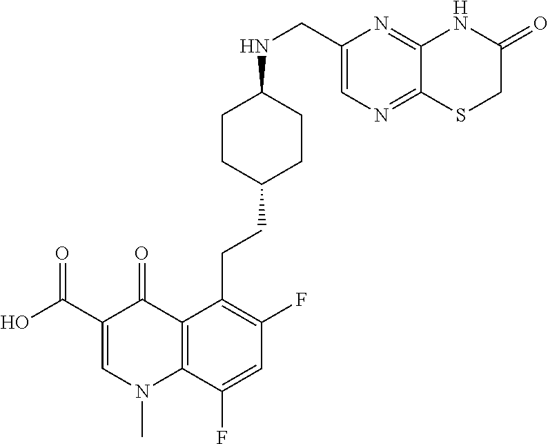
C12=C(C(F)=CC(F)=C1CCC1CCC(NCC3=CN=C4C(=N3)NC(=O)CS4)CC1)N(C)C=C(C(O)=O)C2=O
